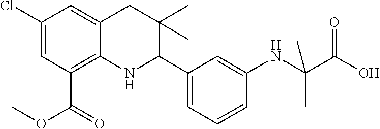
C1(Cl)=CC(C(OC)=O)=C2C(=C1)CC(C)(C)C(C1=CC=CC(NC(C(O)=O)(C)C)=C1)N2
